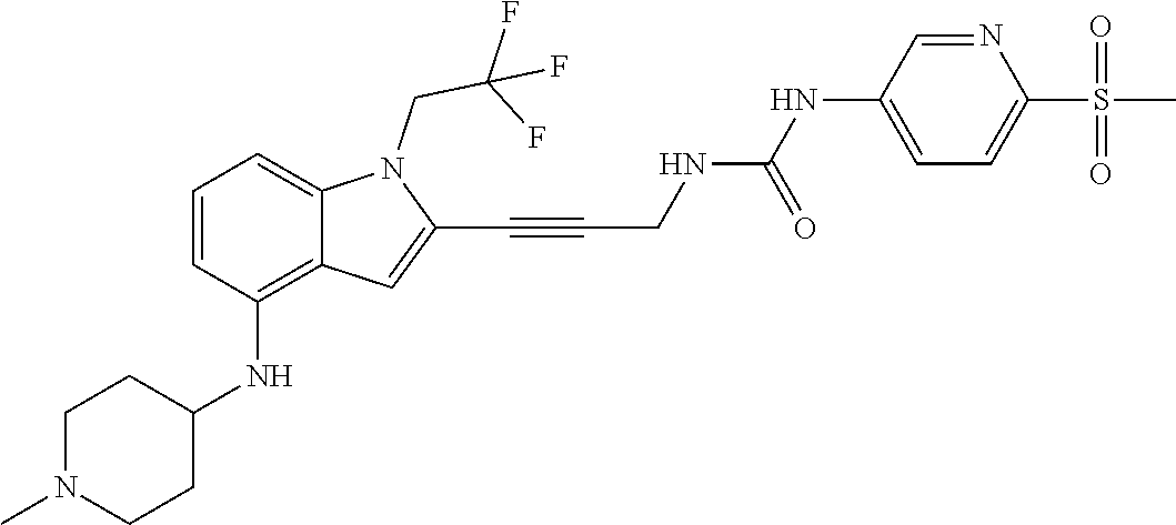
C(C#CC1=CC2=C(NC3CCN(C)CC3)C=CC=C2N1CC(F)(F)F)NC(NC1=CC=C(S(C)(=O)=O)N=C1)=O
